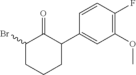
C1(C2C(=O)C(Br)CCC2)=CC(OC)=C(F)C=C1
